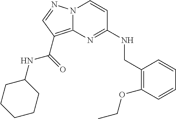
C1=CC(OCC)=C(CNC2=NC3=C(C(NC4CCCCC4)=O)C=NN3C=C2)C=C1
